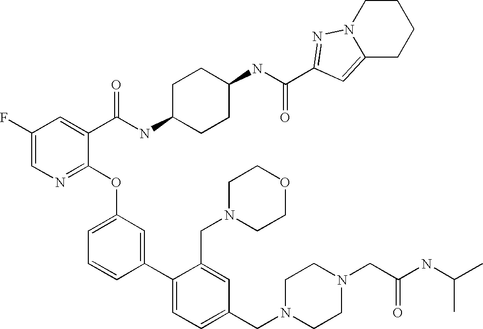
C1(F)=CN=C(OC2=CC=CC(C3=CC=C(CN4CCN(CC(NC(C)C)=O)CC4)C=C3CN3CCOCC3)=C2)C(C(NC2CCC(NC(=O)C3=NN4C(=C3)CCCC4)CC2)=O)=C1
